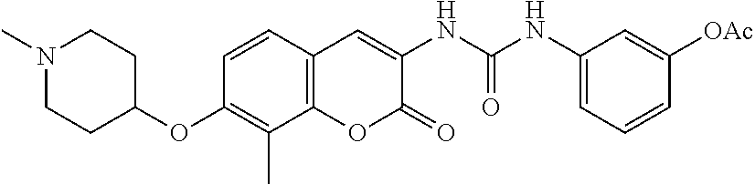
N1(C)CCC(OC2=C(C)C3=C(C=C2)C=C(NC(NC2=CC=CC([OAc])=C2)=O)C(=O)O3)CC1
